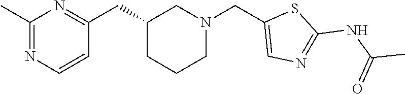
N1=C(C)N=C(CC2CCCN(CC3=CN=C(NC(C)=O)S3)C2)C=C1
